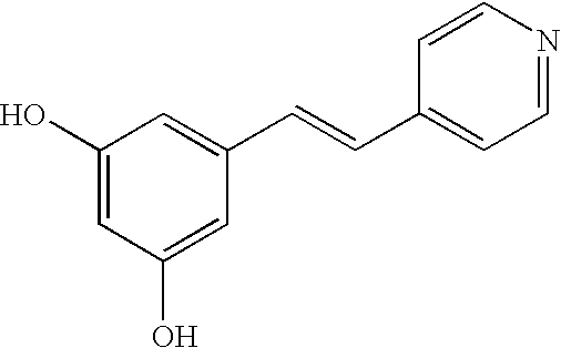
C1(O)=CC(O)=CC(C=CC2=CC=NC=C2)=C1
